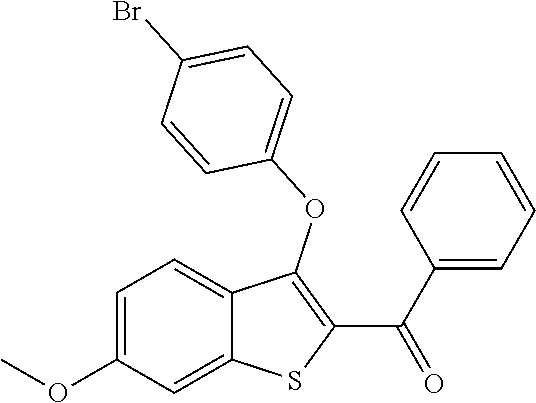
C1=C(OC)C=C2C(=C1)C(OC1=CC=C(Br)C=C1)=C(C(C1=CC=CC=C1)=O)S2
